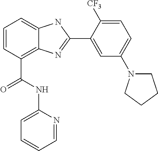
C1=CC(C(NC2=CC=CC=N2)=O)=C2C(=C1)NC(C1=CC(N3CCCC3)=CC=C1[CF3])=N2
